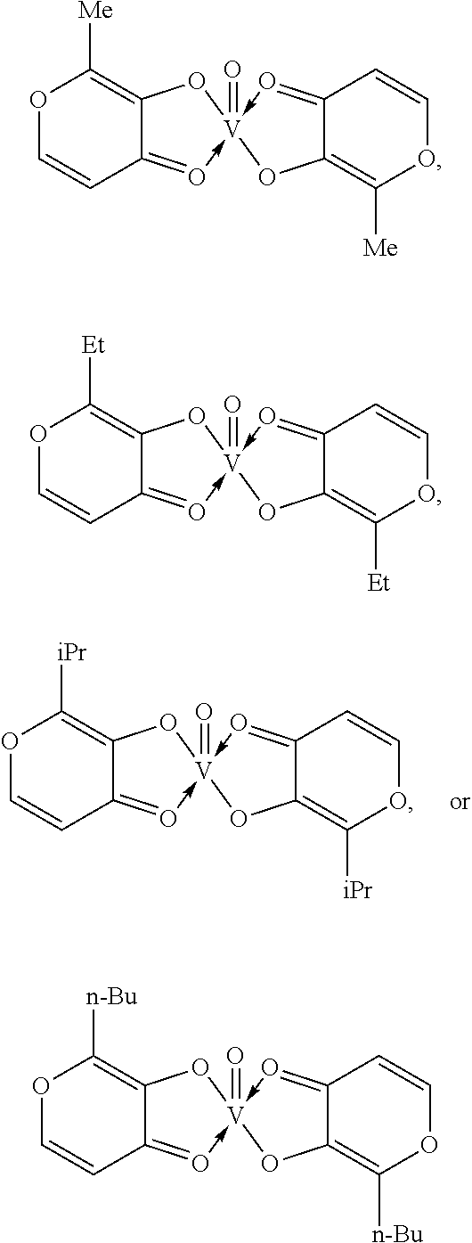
O1C=CC2=O->[V]3(=O)(-O=C4C=COC([iPr])=C4O3)OC2=C1[iPr].O1C=CC2=O->[V]3(=O)(-O=C4C=COC([Me])=C4O3)OC2=C1[Me].O1C=CC2=O->[V]3(=O)(-O=C4C=COC([Et])=C4O3)OC2=C1[Et].O1C=CC2=O->[V]3(=O)(-O=C4C=COC([n-Bu])=C4O3)OC2=C1[n-Bu]
